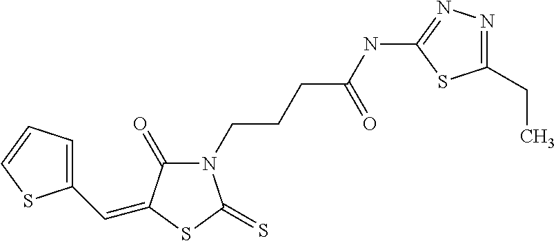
C1(C=C2C(=O)N(CCCC(NC3=NN=C(CC)S3)=O)C(=S)S2)=CC=CS1
